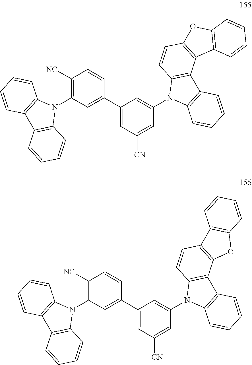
C1([NC])=C(N2C3=C(C4=C2C=CC=C4)C=CC=C3)C=C(C2=CC([CN])=CC(N3C4=C(C5=C3C=CC3=C5C5=C(O3)C=CC=C5)C=CC=C4)=C2)C=C1.C1([NC])=C(N2C3=C(C4=C2C=CC=C4)C=CC=C3)C=C(C2=CC([CN])=CC(N3C4=C(C5=C3C=CC3=C5OC5=C3C=CC=C5)C=CC=C4)=C2)C=C1
